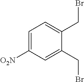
C1=C([O2N])C=C(CBr)C(CBr)=C1
